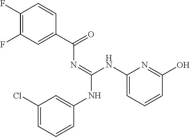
C(NC1=CC(Cl)=CC=C1)(NC1=CC=CC(O)=N1)=NC(C1=CC(F)=C(F)C=C1)=O
